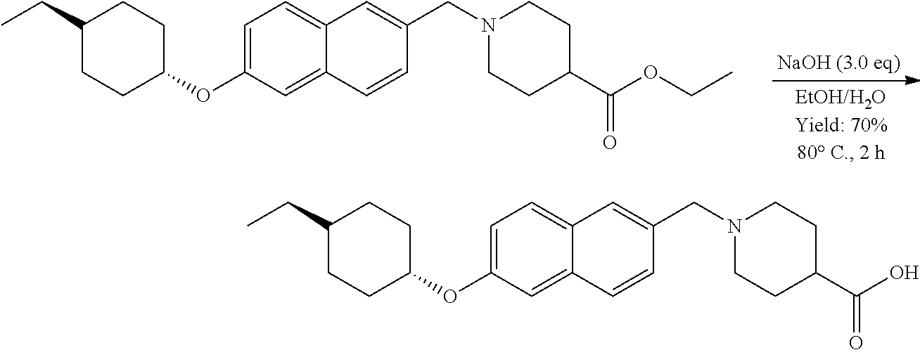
C1=C(OC2CCC(CC)CC2)C=C2C(=C1)C=C(CN1CCC(C(OCC)=O)CC1)C=C2.C1=C(OC2CCC(CC)CC2)C=C2C(=C1)C=C(CN1CCC(C(O)=O)CC1)C=C2
